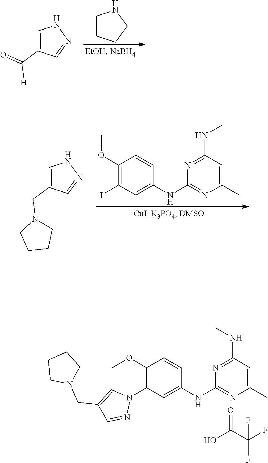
C1=C(C(=O)[H])C=NN1.C1CCCN1.N1=C(NC)C=C(C)N=C1NC1=CC(I)=C(OC)C=C1.C1=C(CN2CCCC2)C=NN1.N1=C(NC)C=C(C)N=C1NC1=CC(N2C=C(CN3CCCC3)C=N2)=C(OC)C=C1.OC(C(F)(F)F)=O
